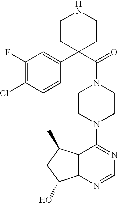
C12=C(N=CN=C1N1CCN(C(=O)C3(C4=CC(F)=C(Cl)C=C4)CCNCC3)CC1)C(O)CC2C
